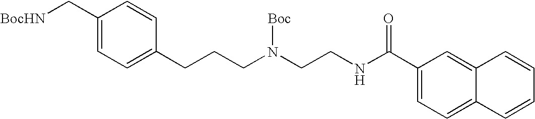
C1(C[BocHN])=CC=C(CCCN(CCNC(C2=CC=C3C(=C2)C=CC=C3)=O)[Boc])C=C1
